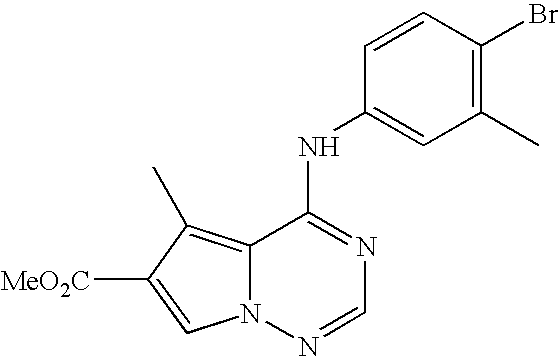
C12=C(C)C([MeO2C])=CN1N=CN=C2NC1=CC(C)=C(Br)C=C1
